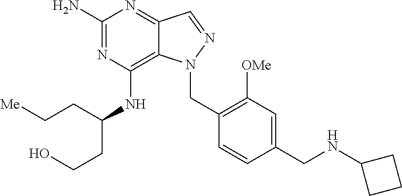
C1(N)=NC(NC(CCO)CC[Me])=C2C(=N1)C=NN2CC1=C([OMe])C=C(CNC2CCC2)C=C1
